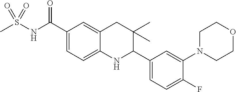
C1(C(NS(C)(=O)=O)=O)=CC=C2C(=C1)CC(C)(C)C(C1=CC=C(F)C(N3CCOCC3)=C1)N2
